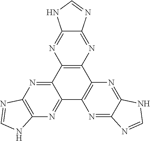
C12=NC3=C(N=C1NC=N2)C1=NC2=C(N=C1C1=C3N=C3C(=N1)N=CN3)NC=N2
